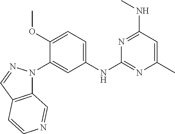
C1(NC2=CC=C(OC)C(N3C4=C(C=N3)C=CN=C4)=C2)=NC(C)=CC(NC)=N1
